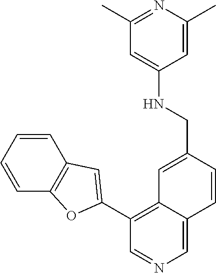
C1=CC=CC2=C1C=C(C1=C3C(=CN=C1)C=CC(CNC1=CC(C)=NC(C)=C1)=C3)O2
